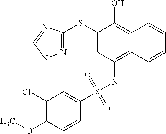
N1=C(SC2=CC(NS(=O)(=O)C3=CC(Cl)=C(OC)C=C3)=C3C(=C2O)C=CC=C3)N=CN1
